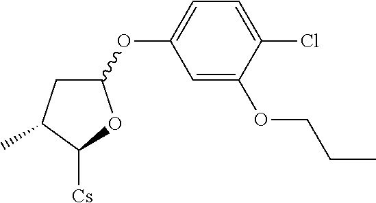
C1(OC2=CC=C(Cl)C(OCCC)=C2)CC(C)C([Cs])O1
